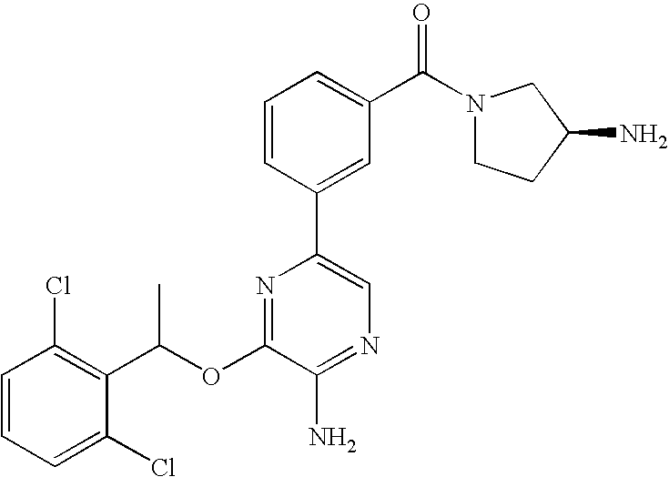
C1=CC(Cl)=C(C(OC2=NC(C3=CC(C(=O)N4CCC(N)C4)=CC=C3)=CN=C2N)C)C(Cl)=C1
